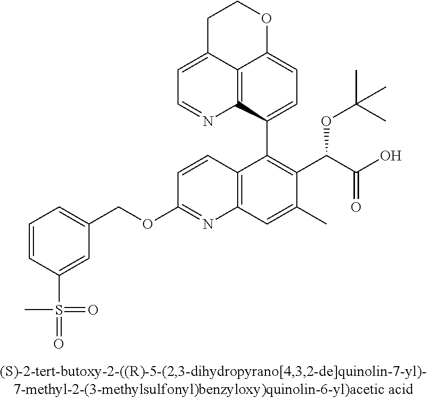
C1=CC2=C(N=C1OCC1=CC=CC(S(=O)(C)=O)=C1)C=C(C)C(C(C(O)=O)OC(C)(C)C)=C2C1=CC=C2C3=C1N=CC=C3CCO2
